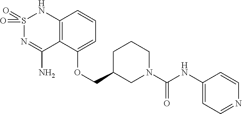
C12=C(C(OCC3CN(C(NC4=CC=NC=C4)=O)CCC3)=CC=C1)C(N)=NS(=O)(=O)N2
